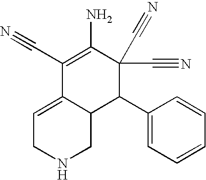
C1=C2C(CNC1)C(C1=CC=CC=C1)C(C#N)(C#N)C(N)=C2C#N
